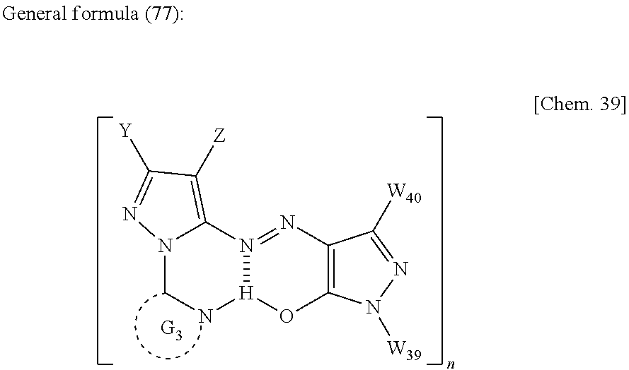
N12CN[H]3N(=NC4=C(O3)N([W39])N=C4[W40])C1=C([Z])C([Y])=N2
